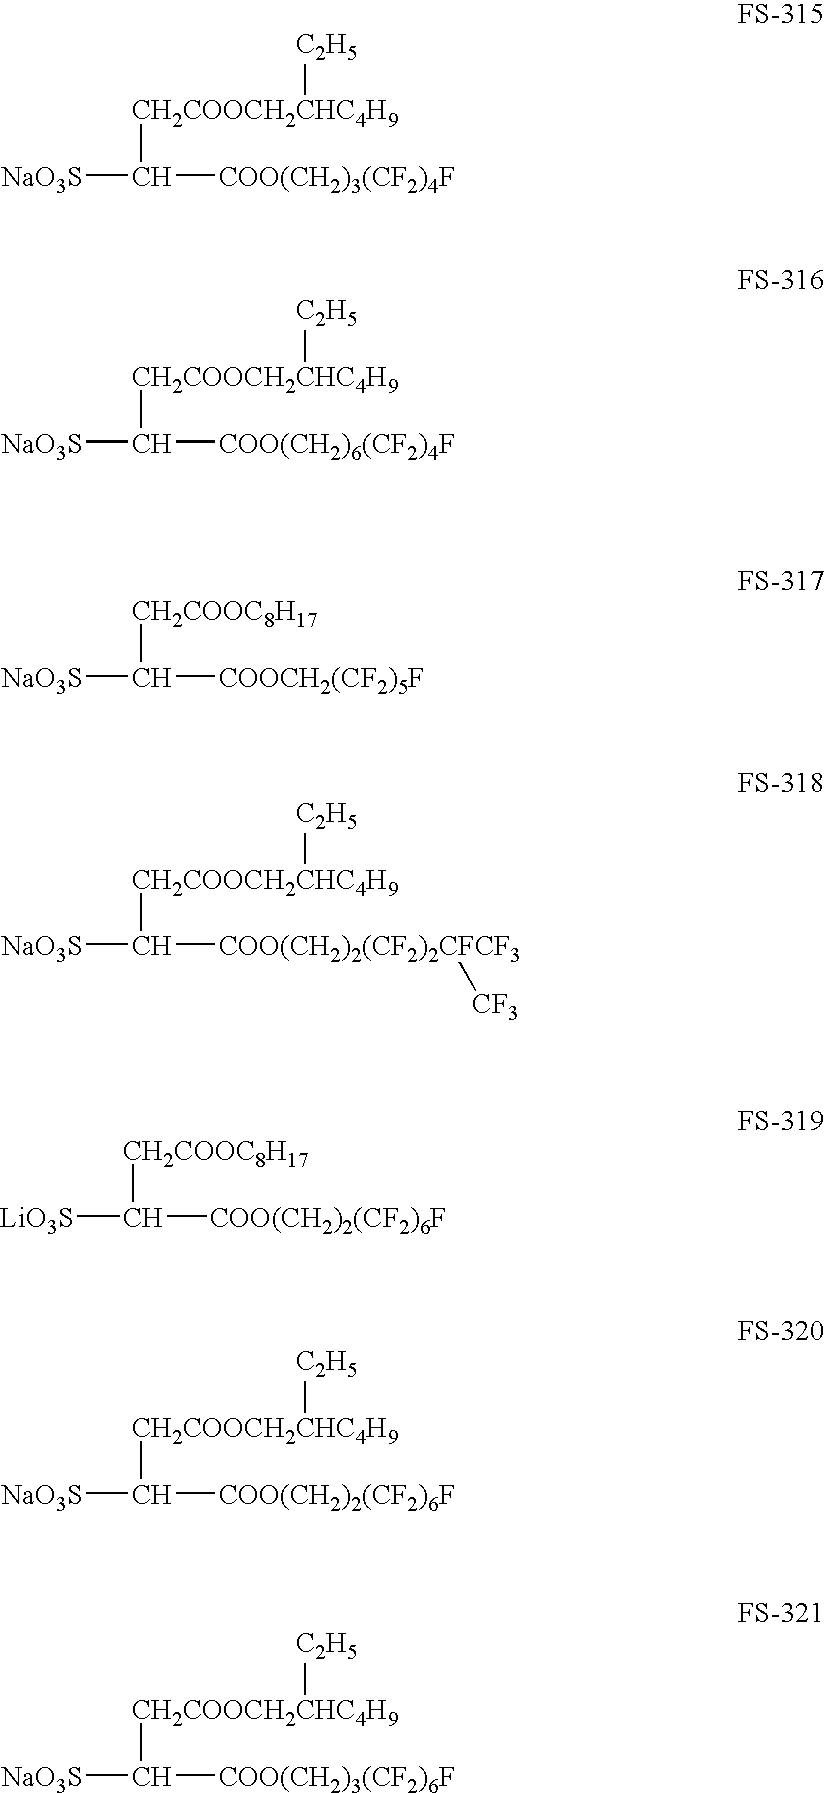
[NaO3S]C([COO(CH2)3(CF2)4F])[CH2COOCH2CHC4H9][C2H5].[NaO3S]C([COO(CH2)6(CF2)4F])[CH2COOCH2CHC4H9][C2H5].[NaO3S]C([COOCH2(CF2)5F])[CH2COOC8H17].[NaO3S]C([COO(CH2)2(CF2)2CFCF3][CF3])[CH2COOCH2CHC4H9][C2H5].[LiO3S]C([COO(CH2)2(CF2)6F])[CH2COOC8H17].[NaO3S]C([COO(CH2)2(CF2)6F])[CH2COOCH2CHC4H9][C2H5].[NaO3S]C([COO(CH2)3(CF2)6F])[CH2COOCH2CHC4H9][C2H5]
